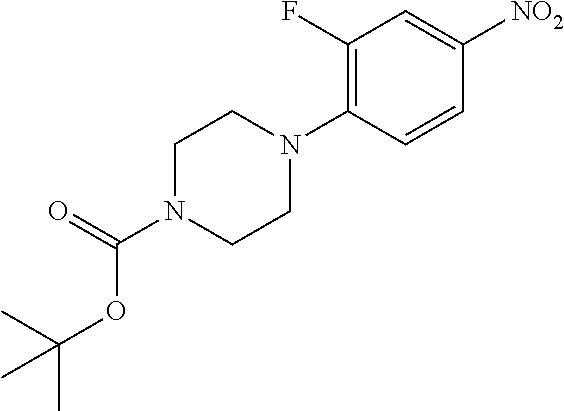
C1N(C(=O)OC(C)(C)C)CCN(C2=C(F)C=C([NO2])C=C2)C1
